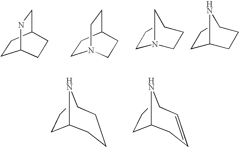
C1CC2CNC1CC2.C1CC2CCN1CC2.C(N1CCCC1)CC.C(C1CCCN1)CC.C1(CCC)NCCCC1.C1(CCC)NCC=CC1
